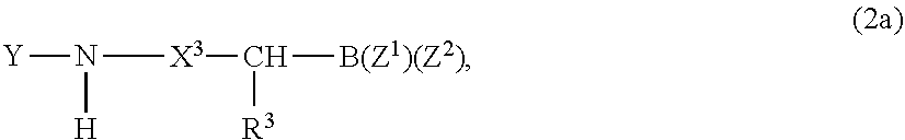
[Y]N([H])[X3]C([R3])[B(Z1)(Z2)]
